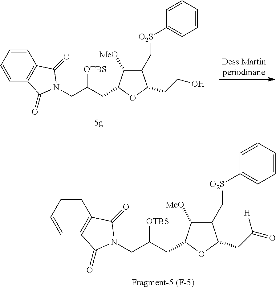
C1(C[O2S]C2=CC=CC=C2)C([MeO])C(CC([OTBS])CN2C(=O)C3=C(C2=O)C=CC=C3)OC1CC(=O)[H].[Dess Martinperiodinane].C1(C[O2S]C2=CC=CC=C2)C([MeO])C(CC([OTBS])CN2C(=O)C3=C(C2=O)C=CC=C3)OC1CCO
